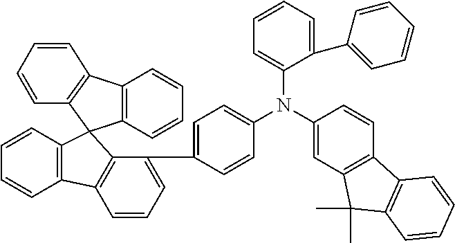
C1(N(C2=CC3=C(C=C2)C2=C(C3(C)C)C=CC=C2)C2=CC=C(C3=CC=CC4=C3C3(C5=C4C=CC=C5)C4=C(C5=C3C=CC=C5)C=CC=C4)C=C2)=CC=CC=C1C1=CC=CC=C1
